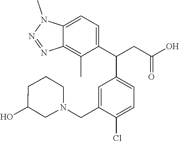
C12=CC=C(C(CC(O)=O)C3=CC=C(Cl)C(CN4CCCC(O)C4)=C3)C(C)=C1N=NN2C
